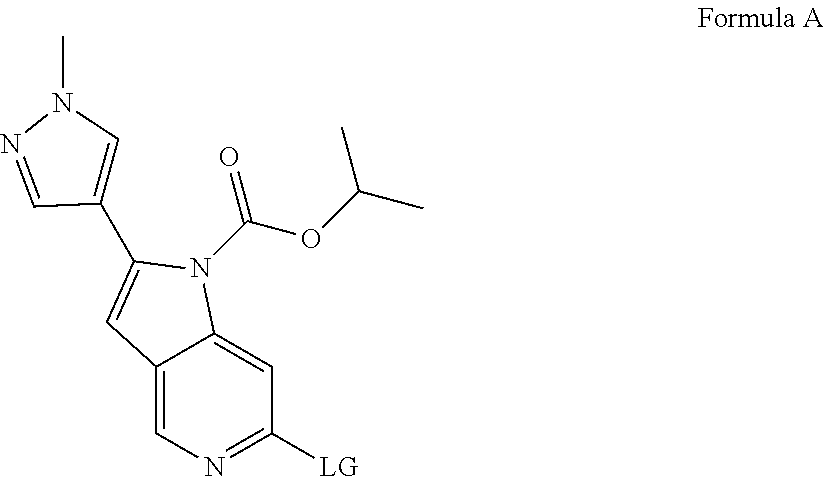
C12=CN=C([LG])C=C1N(C(OC(C)C)=O)C(C1=CN(C)N=C1)=C2
